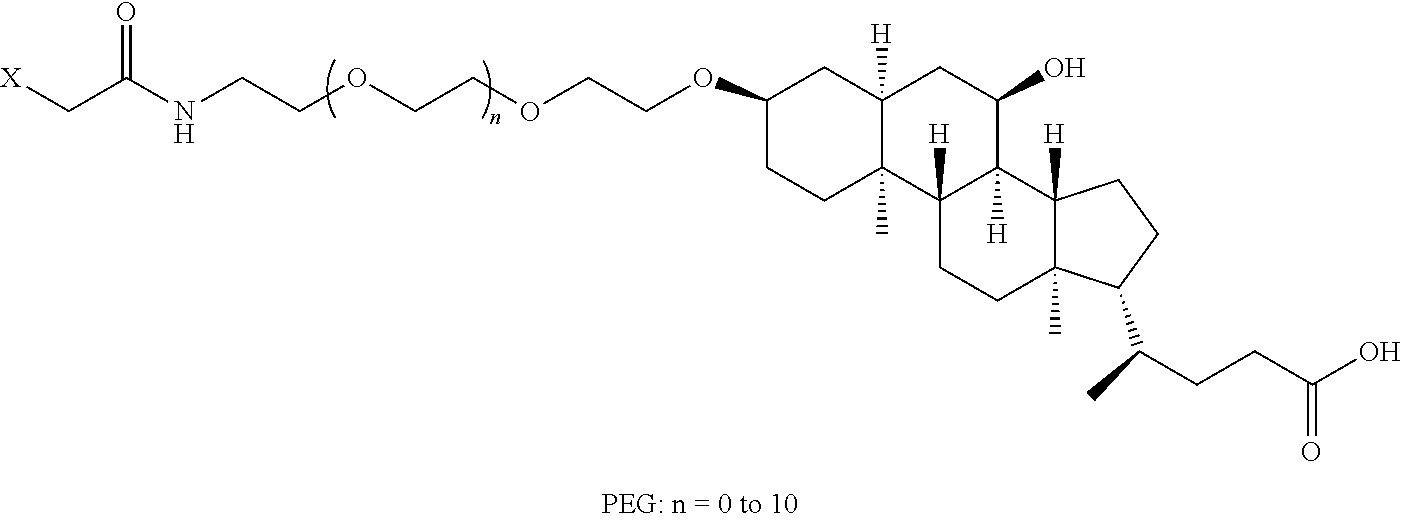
[X]CC(NCCOCCOCCOC1CCC2(C)C([H])(C1)CC(O)C1([H])C2([H])CCC2(C)C1([H])CCC2C(C)CCC(O)=O)=O
